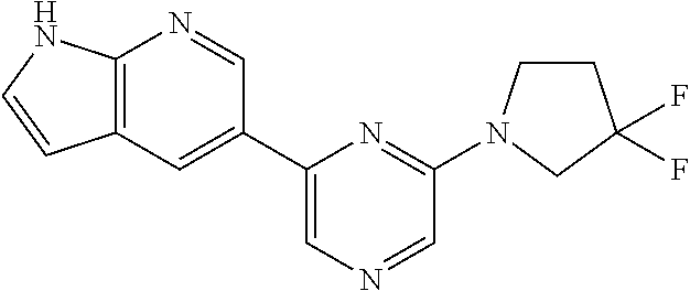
C1=C(C2=CC3=C(N=C2)NC=C3)N=C(N2CCC(F)(F)C2)C=N1
